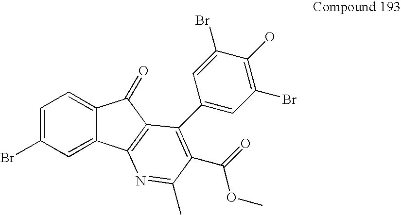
C1=C(Br)C=C2C(=C1)C(=O)C1=C2N=C(C)C(C(=O)OC)=C1C1=CC(Br)=C(O)C(Br)=C1
